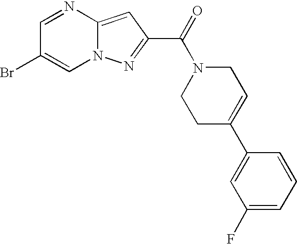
C1=NC2=CC(C(=O)N3CCC(C4=CC(F)=CC=C4)=CC3)=NN2C=C1Br
